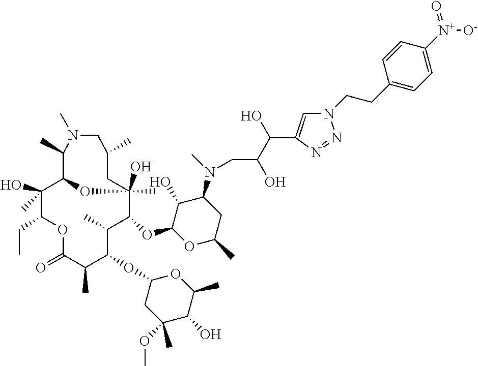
C1(C)C2C(O)(C)C(CC)OC(=O)C(C)C(OC3CC(C)(OC)C(O)C(C)O3)C(C)C(OC3OC(C)CC(N(C)CC(C(C4=CN(CCC5=CC=C([N+](=O)[O-])C=C5)N=N4)O)O)C3O)C(C)(O)(CC(C)CN1C)O2
